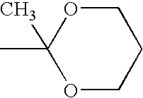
CC1(C)OCCCO1
